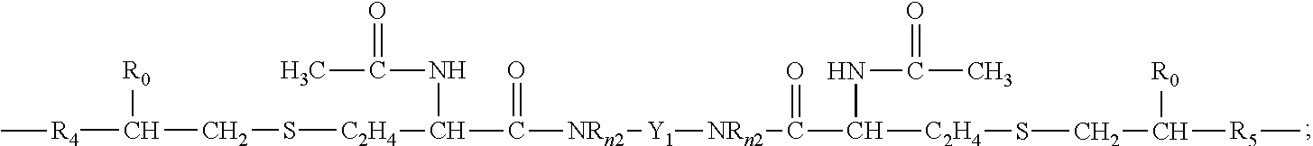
[R4](C(CS[C2H4]C(NC(=O)C)C(=O)[NRn2][Y1][NRn2]C(C([C2H4]SCC([R5]C)[R0])NC(=O)C)=O)[R0])C
